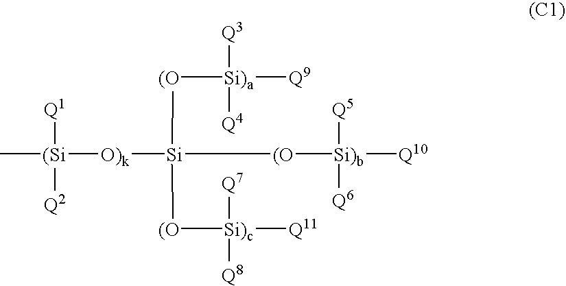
[O)k]([Si]([(O][Si)c]([Q11])([Q7])[Q8])([(O][Si)a]([Q9])([Q3])[Q4])[(O][Si)b]([Q10])([Q5])[Q6])[(Si](C)([Q1])[Q2]
